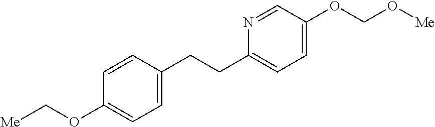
[Me]COC1=CC=C(CCC2=CC=C(OCO[Me])C=N2)C=C1
